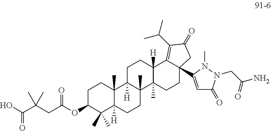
OC(C(CC(OC1C(C)(C)C2([H])C(C)(CC1)C1([H])C(C)(CC2)C2(C)C([H])(CC1)C1=C(C(C)C)C(=O)CC1(C1=CC(=O)N(CC(N)=O)N1C)CC2)=O)(C)C)=O
